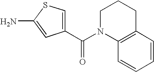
C1(C(N2C3=C(CCC2)C=CC=C3)=O)=CSC(N)=C1
